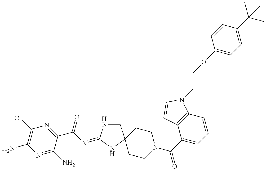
C1(N)=C(Cl)N=C(C(N=C2NCC3(N2)CCN(C(C2=CC=CC4=C2C=CN4CCOC2=CC=C(C(C)(C)C)C=C2)=O)CC3)=O)C(N)=N1
